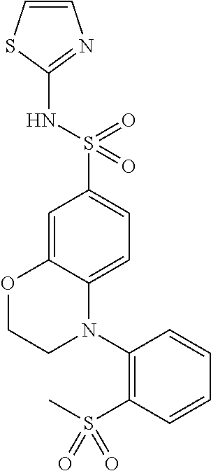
S(=O)(=O)(C1=CC=C2C(=C1)OCCN2C1=C(S(=O)(C)=O)C=CC=C1)NC1=NC=CS1
